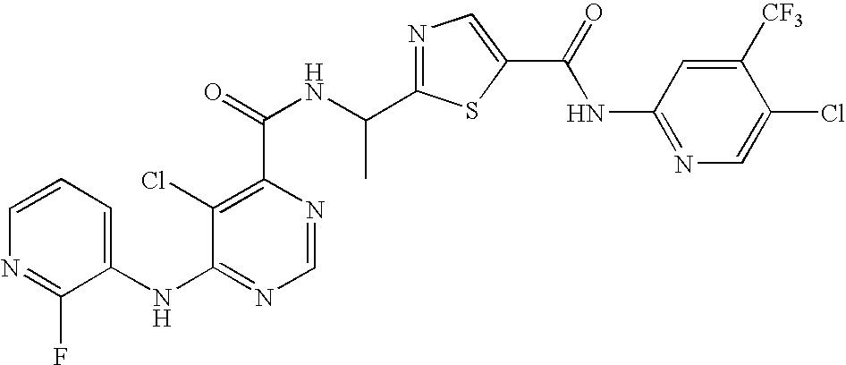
N1=C(C(NC(=O)C2=C(Cl)C(NC3=CC=CN=C3F)=NC=N2)C)SC(C(=O)NC2=NC=C(Cl)C([CF3])=C2)=C1
